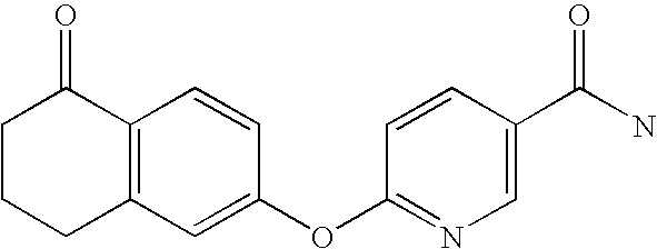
C12=C(C=C(OC3=NC=C(C(N)=O)C=C3)C=C1)CCCC2=O
